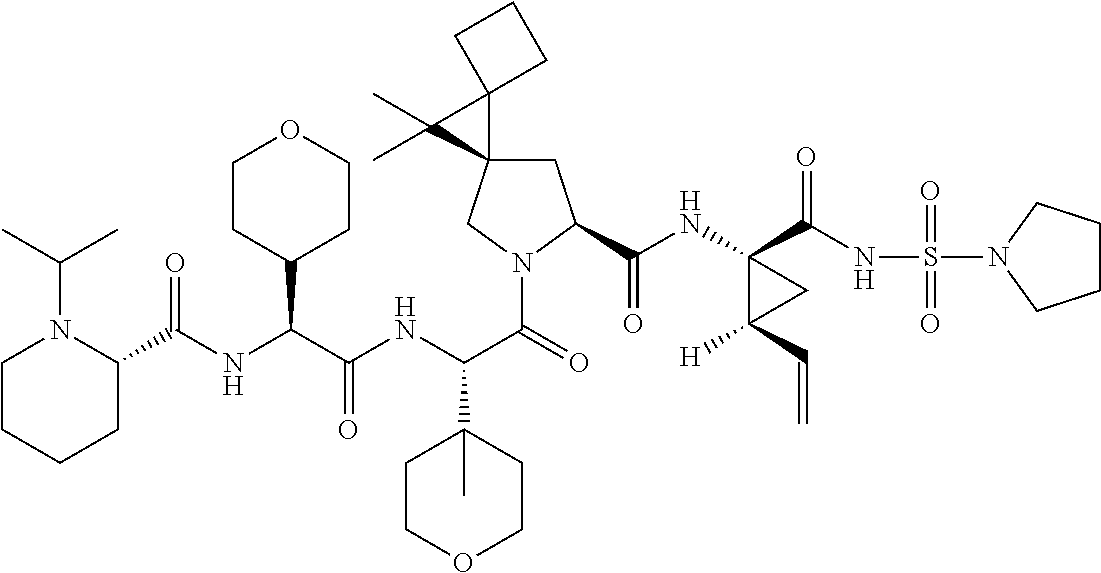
C(NC(C(NC(C(=O)N1CC2(CC1C(=O)NC1(C(=O)NS(=O)(=O)N3CCCC3)C([H])(C=C)C1)C1(C2(C)C)CCC1)C1(C)CCOCC1)=O)C1CCOCC1)(=O)C1N(C(C)C)CCCC1
